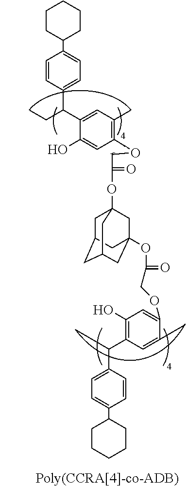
C1=CC(C(C2=CC(C)=C(ocC(OC34CC5CC(CC(OC(=O)COC6=CC(O)=C(C(CC)C7=CC=C(C8CCCCC8)C=C7)C=C6C)(C3)C5)C4)=O)C=C2O)CC)=CC=C1C1CCCCC1
